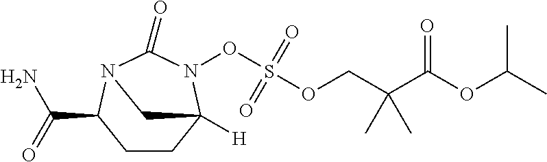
C1CC2([H])N(OS(OCC(C(OC(C)C)=O)(C)C)(=O)=O)C(=O)N(C1C(N)=O)C2
